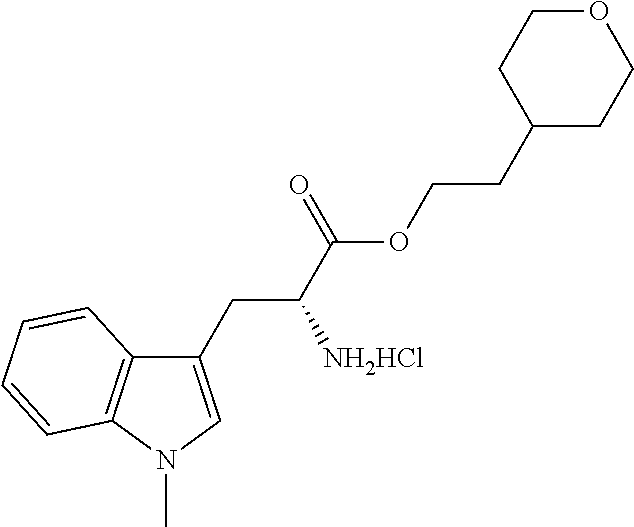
C1(CC(C(OCCC2CCOCC2)=O)[NH2HCl])=CN(C)C2=C1C=CC=C2
